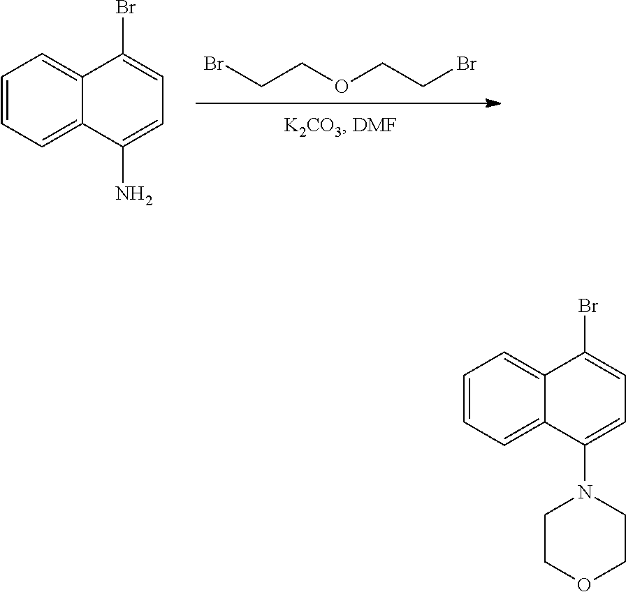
BrCCOCCBr.C1=CC=C2C(=C1)C(Br)=CC=C2N.C1=CC=C2C(=C1)C(Br)=CC=C2N1CCOCC1
